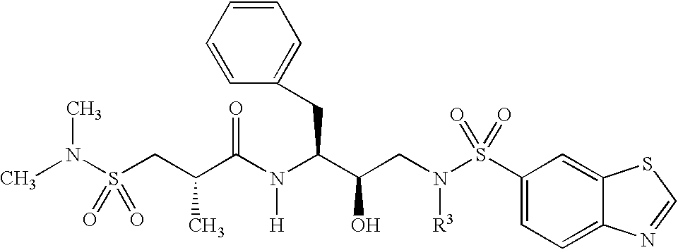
CN(S(CC(C(N(C(C(CN(S(C1=CC=C2C(=C1)SC=N2)(=O)=O)[R3])O)CC1=CC=CC=C1)[H])=O)C)(=O)=O)C
